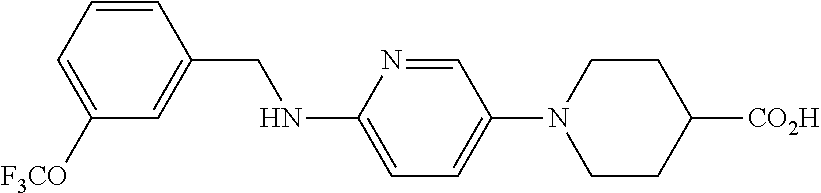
C1=CC(CNC2=CC=C(N3CCC([CO2H])CC3)C=N2)=CC([F3CO])=C1
